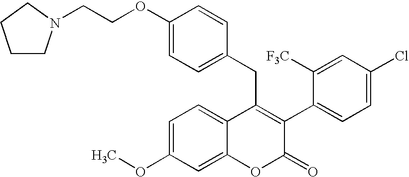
C1(OCCN2CCCC2)=CC=C(CC2=C(C3=CC=C(Cl)C=C3[F3C])C(=O)OC3=CC(OC)=CC=C23)C=C1
